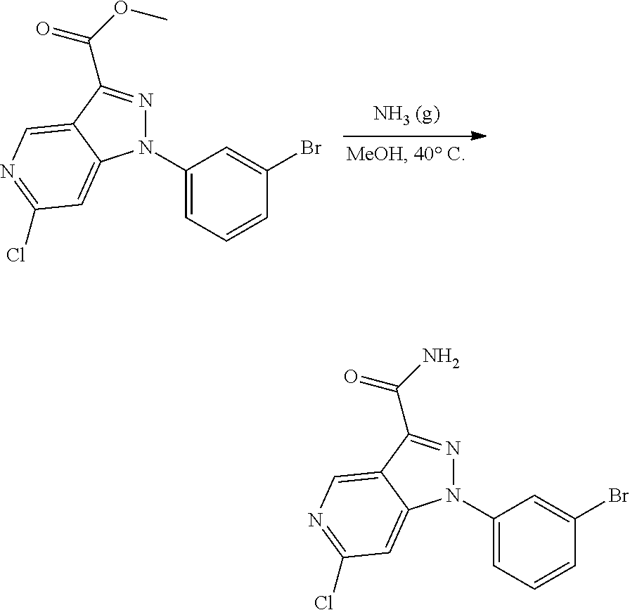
N1(C2=CC=CC(Br)=C2)N=C(C(=O)OC)C2=CN=C(Cl)C=C12.N1(C2=CC=CC(Br)=C2)N=C(C(=O)N)C2=CN=C(Cl)C=C12
